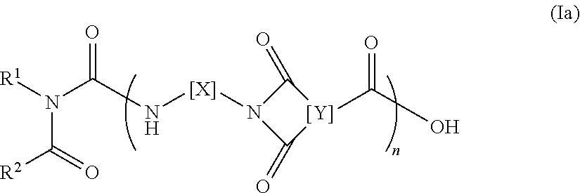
C1(=O)N([[X]]NC(N([R1])C([R2])=O)=O)C(=O)[Y]1C(O)=O
